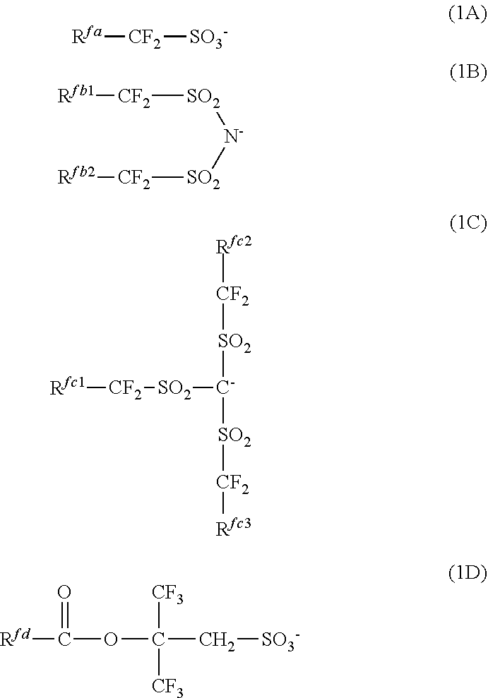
[Rfa][CF2][SO3-].[SO2]([N-][SO2][CF2][Rfb2])[CF2][Rfb1].[Rfc1][CF2][SO2][C-]([SO2][CF2][Rfc2])[SO2][CF2][Rfc3].[Rfd]C(OC(C[SO3-])([CF3])[CF3])=O
